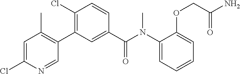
C1=C(Cl)N=CC(C2=C(Cl)C=CC(C(N(C3=CC=CC=C3OCC(N)=O)C)=O)=C2)=C1C
